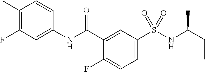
C1(C)=C(F)C=C(NC(C2=CC(S(NC(CC)C)(=O)=O)=CC=C2F)=O)C=C1
